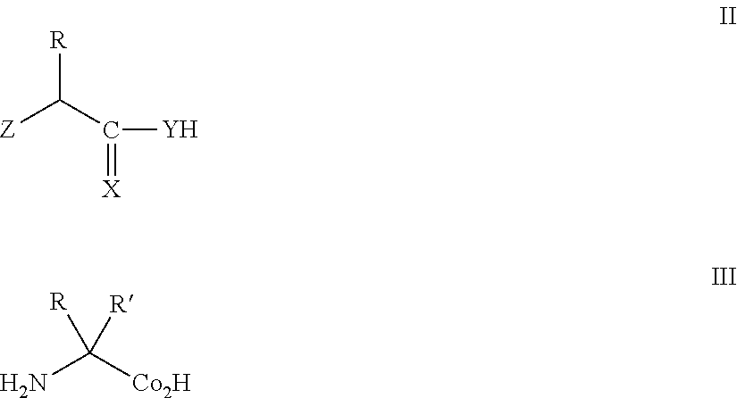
[Z]C([R])C(=[X])[Y].NC([Co2H])([R])[R]
